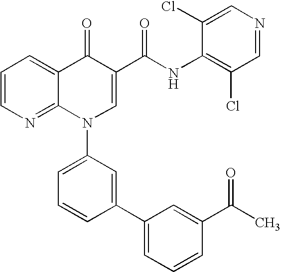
C1=CN=C2C(=C1)C(=O)C(C(NC1=C(Cl)C=NC=C1Cl)=O)=CN2C1=CC=CC(C2=CC=CC(C(C)=O)=C2)=C1
